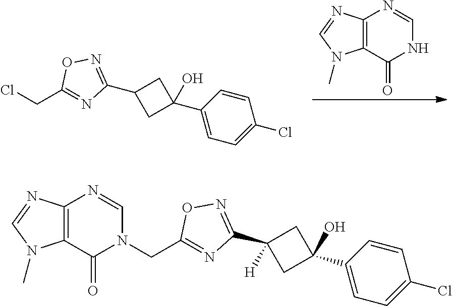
C12=C(C(=O)NC=N1)N(C)C=N2.ClCC1=NC(C2CC(C3=CC=C(Cl)C=C3)(O)C2)=NO1.C(C1=NC(C2([H])CC(C3=CC=C(Cl)C=C3)(O)C2)=NO1)N1C(=O)C2=C(N=C1)N=CN2C
